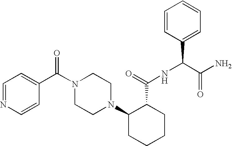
C1=CC(C(N2CCN(C3CCCCC3C(=O)NC(C(N)=O)C3=CC=CC=C3)CC2)=O)=CC=N1
